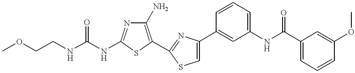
C(NC1=NC(N)=C(C2=NC(C3=CC(NC(C4=CC=CC(OC)=C4)=O)=CC=C3)=CS2)S1)(NCCOC)=O
